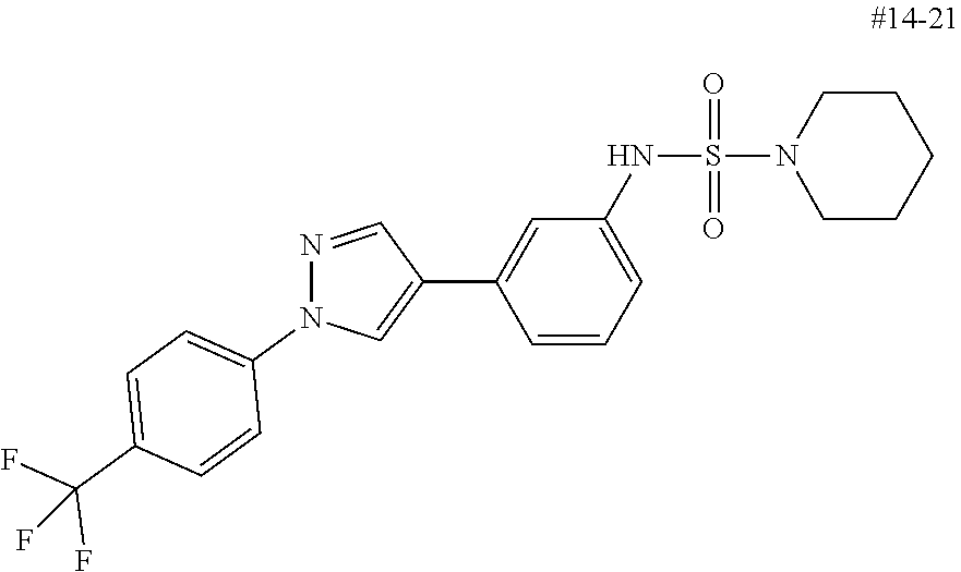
C1(NS(N2CCCCC2)(=O)=O)=CC=CC(C2=CN(C3=CC=C(C(F)(F)F)C=C3)N=C2)=C1
